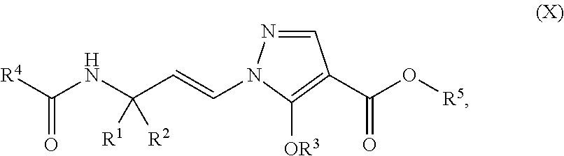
C1=NN(C=CC(NC([R4])=O)([R1])[R2])C([OR3])=C1C(O[R5])=O
